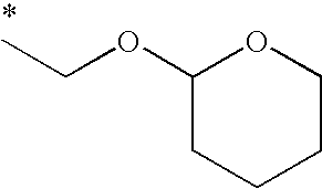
C1(OCC)CCCCO1
